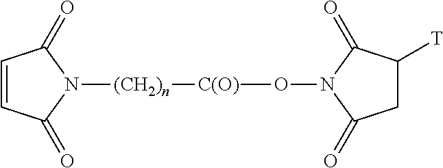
[(CH2)n](N1C(=O)C=CC1=O)[C(O)]ON1C(=O)C([T])CC1=O
